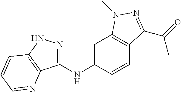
C1(NC2=CC3=C(C=C2)C(C(=O)C)=NN3C)=NNC2=C1N=CC=C2
